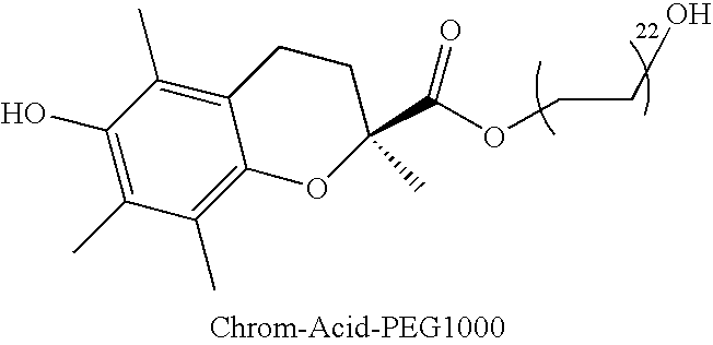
C1(O)=C(C)C(C)=C2C(=C1C)CCC(C)(C(OCCO)=O)O2
